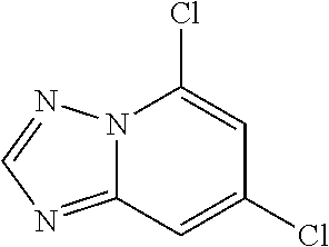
ClC1=CC(Cl)=CC2=NC=NN12
